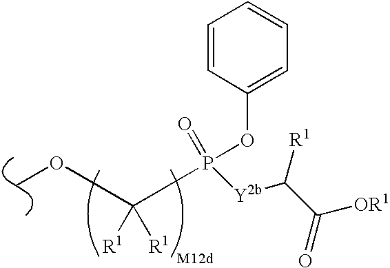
COC([R1])([R1])P([Y2b]C(C(=O)[OR1])[R1])(OC1=CC=CC=C1)=O
